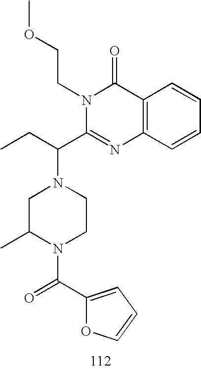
COCCN1C(C(CC)N2CC(C)N(C(C3=CC=CO3)=O)CC2)=NC2=C(C1=O)C=CC=C2
